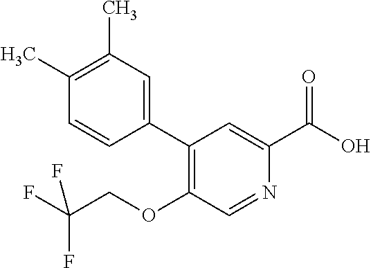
C1(C)=C(C)C=C(C2=C(OCC(F)(F)F)C=NC(C(O)=O)=C2)C=C1
